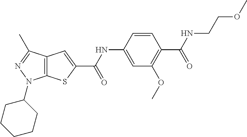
C1=C(NC(C2=CC3=C(S2)N(C2CCCCC2)N=C3C)=O)C=CC(C(=O)NCCOC)=C1OC
